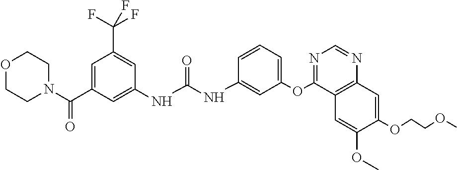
O1CCN(C(C2=CC(C(F)(F)F)=CC(NC(NC3=CC(OC4=NC=NC5=C4C=C(OC)C(OCCOC)=C5)=CC=C3)=O)=C2)=O)CC1
